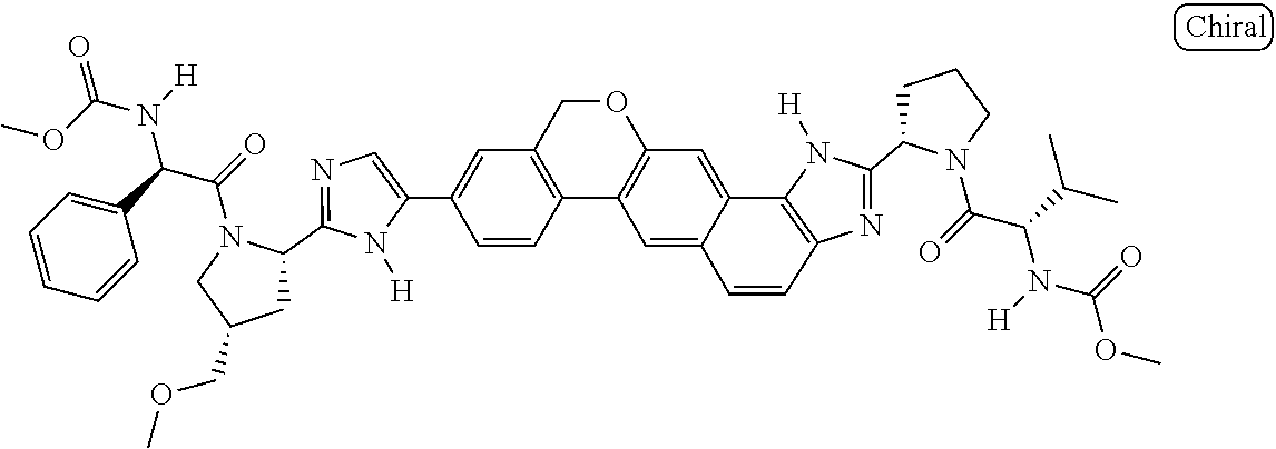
C1=C(C2=CC3=C(C4=C(C=C5C6=C(N=C(C7CCCN7C(=O)C(C(C)C)N(C(=O)OC)[H])N6[H])C=CC5=C4)OC3)C=C2)N([H])C(C2CC(COC)CN2C(=O)C(C2=CC=CC=C2)N(C(OC)=O)[H])=N1
